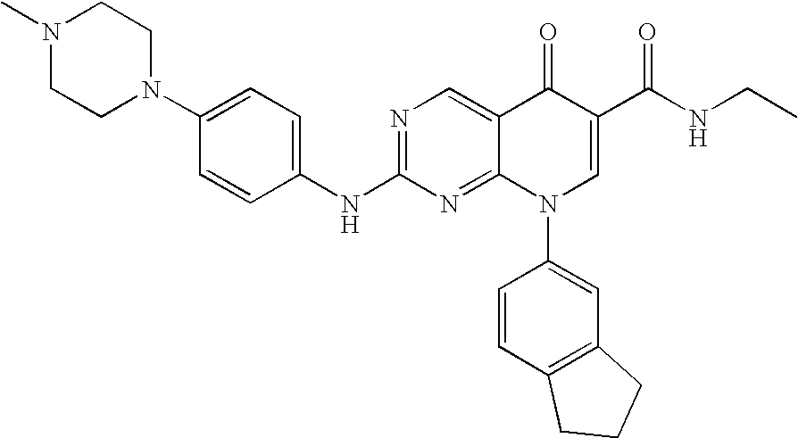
C1=CC(NC2=NC=C3C(=N2)N(C2=CC4=C(C=C2)CCC4)C=C(C(=O)NCC)C3=O)=CC=C1N1CCN(C)CC1
